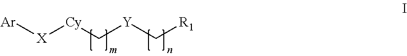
[Ar][X][Cy]C[Y]C[R1]
